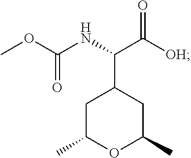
COC(NC(C([OH])=O)C1CC(C)OC(C)C1)=O
